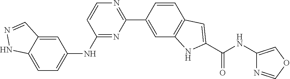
C1(C2=CC3=C(C=C2)C=C(C(=O)NC2=COC=N2)N3)=NC=CC(NC2=CC=C3NN=CC3=C2)=N1
